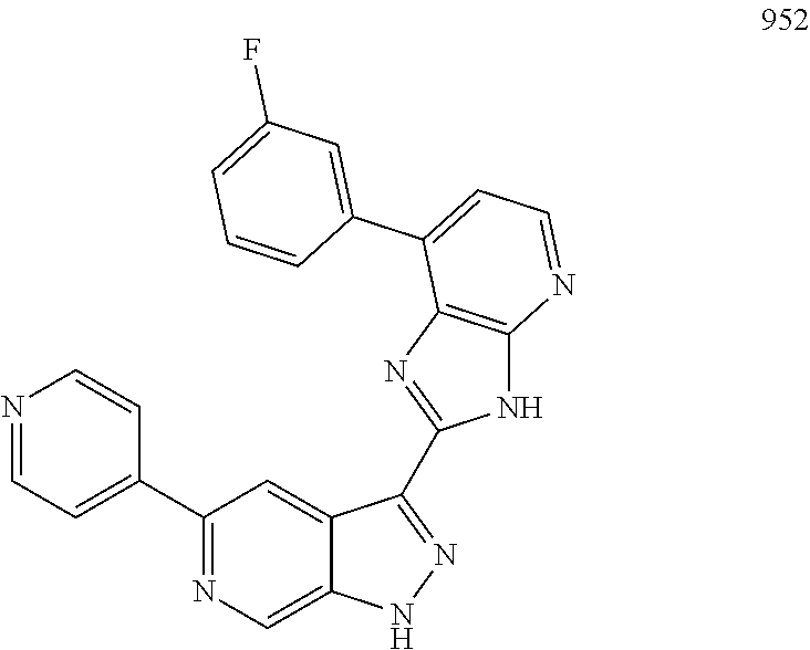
C1(C2=CC=NC=C2)=NC=C2C(=C1)C(C1=NC3=C(N1)N=CC=C3C1=CC(F)=CC=C1)=NN2
